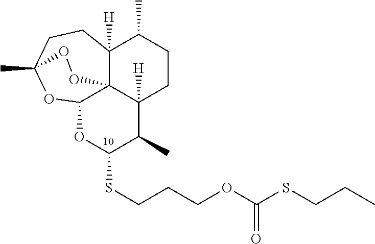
O1C(SCCCOC(SCCC)=O)C(C)C2([H])C34C([H])(C(C)CC2)CCC(C)(OC13)OO4
